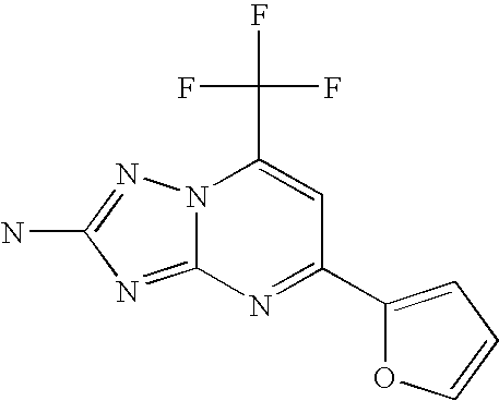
N12C(=NC(N)=N1)N=C(C1=CC=CO1)C=C2C(F)(F)F
